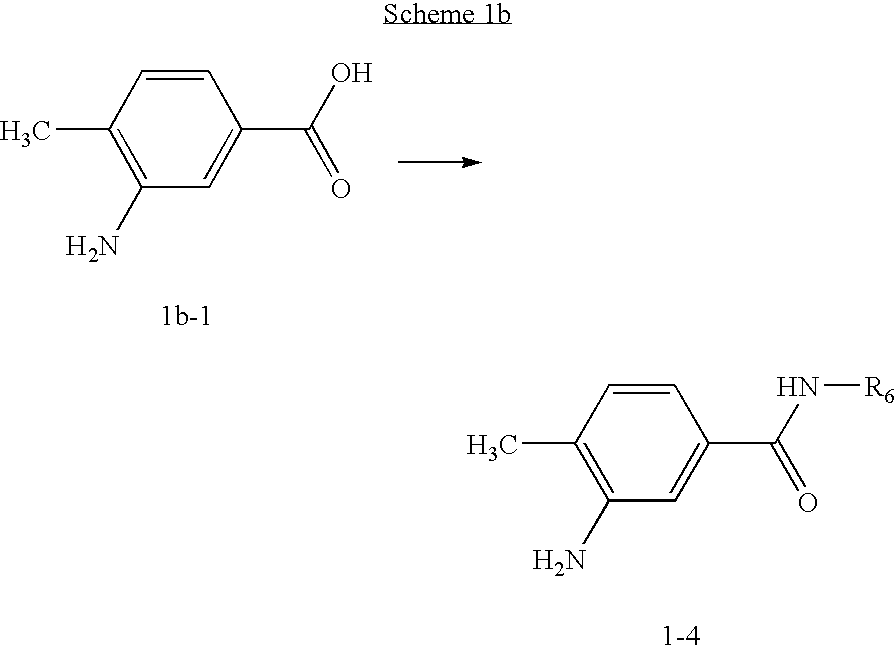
C1=CC(C)=C(N)C=C1C(O)=O.C1=CC(C)=C(N)C=C1C(N[R6])=O
